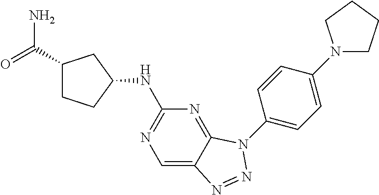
C1=C2C(=NC(NC3CC(C(=O)N)CC3)=N1)N(C1=CC=C(N3CCCC3)C=C1)N=N2
